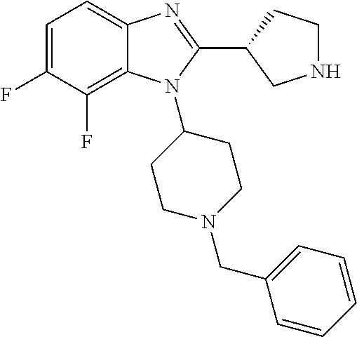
C1=C(F)C(F)=C2C(=C1)N=C(C1CNCC1)N2C1CCN(CC2=CC=CC=C2)CC1
